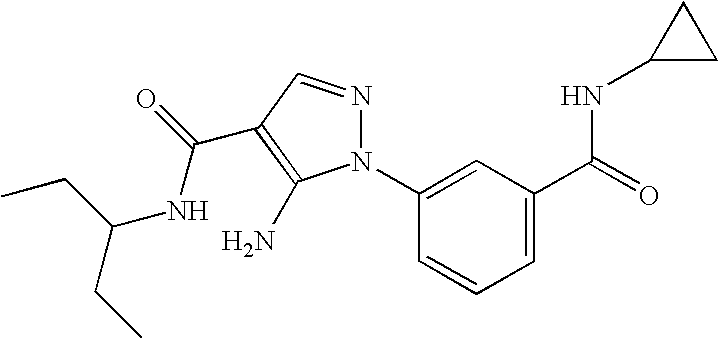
C1=C(N2N=CC(C(NC(CC)CC)=O)=C2N)C=CC=C1C(=O)NC1CC1
